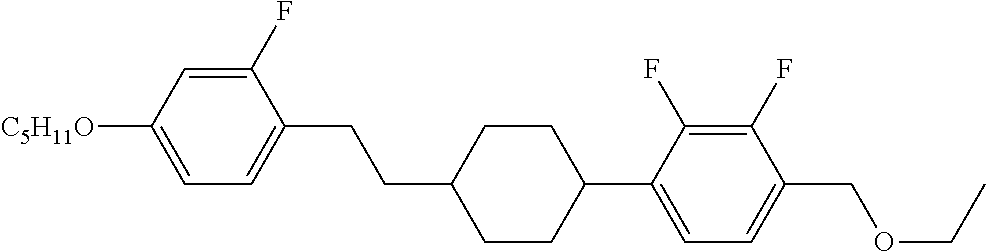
C1(F)=CC([C5H11O])=CC=C1CCC1CCC(C2=CC=C(COCC)C(F)=C2F)CC1
